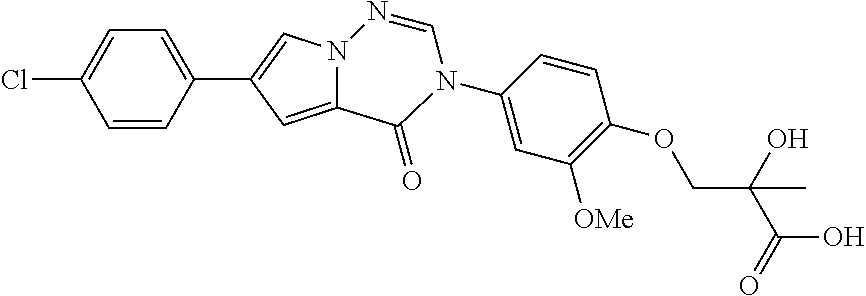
C1=CC(C2=CN3C(=C2)C(=O)N(C2=CC([OMe])=C(OCC(O)(C)C(O)=O)C=C2)C=N3)=CC=C1Cl
